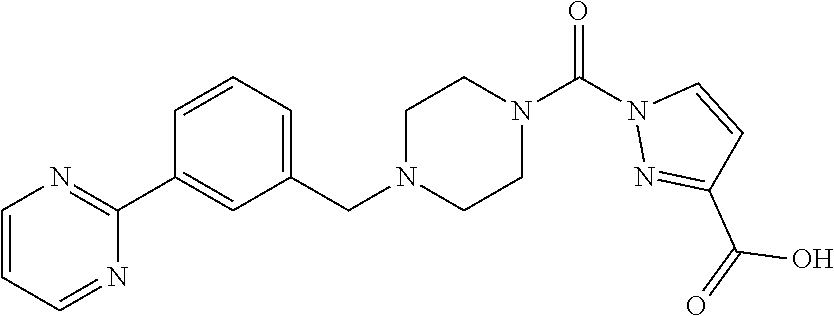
C1=CC=NC(C2=CC(CN3CCN(C(N4N=C(C(=O)O)C=C4)=O)CC3)=CC=C2)=N1
